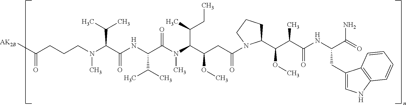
[AK2B]C(CCCN(C(C(NC(C(N(C)C(C(CC)C)C(CC(=O)N1C(C(C(C(NC(C(=O)N)CC2=CNC3=C2C=CC=C3)=O)C)OC)CCC1)OC)=O)C(C)C)=O)C(C)C)C)=O
